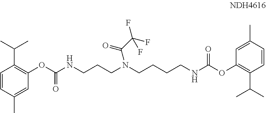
C1(OC(NCCCN(CCCCNC(OC2=C(C(C)C)C=CC(C)=C2)=O)C(C(F)(F)F)=O)=O)=C(C(C)C)C=CC(C)=C1
